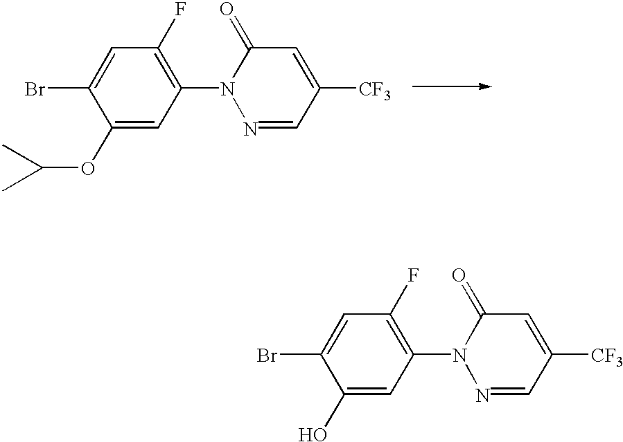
C1(OC(C)C)=CC(N2N=CC([CF3])=CC2=O)=C(F)C=C1Br.C1(O)=CC(N2N=CC([CF3])=CC2=O)=C(F)C=C1Br
